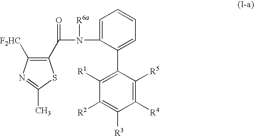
C1(C(N(C2=CC=CC=C2C2=C([R1])C([R2])=C([R3])C([R4])=C2[R5])[R6a])=O)=C([F2HC])N=C(C)S1
